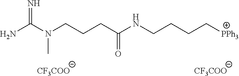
C(CCC(NCCCC[PPh3])=O)N(C(N)=N)C.[CF3COO].[CF3COO]
